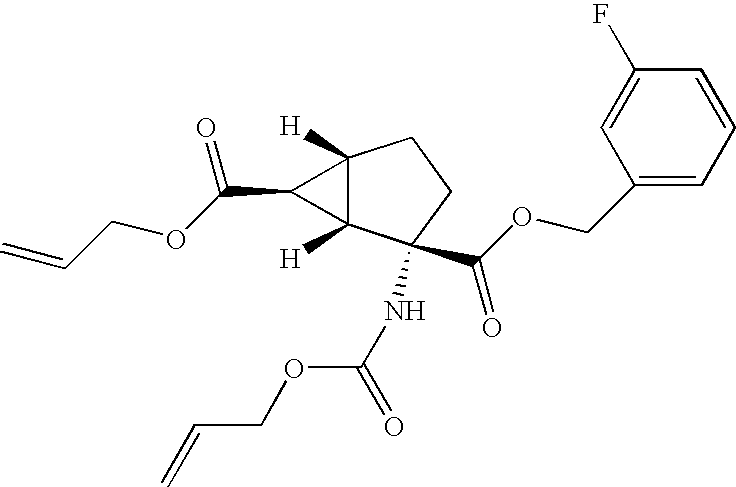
C12([H])C([H])(C(NC(=O)OCC=C)(C(OCC3=CC=CC(F)=C3)=O)CC1)C2C(OCC=C)=O
